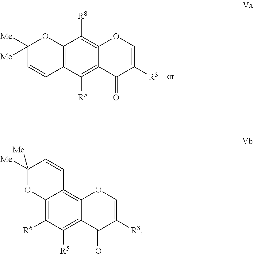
C12=C(C([R5])=C3C(=C1[R8])OC=C([R3])C3=O)C=CC([Me])([Me])O2.C12=C([R6])C([R5])=C3C(=C1C=CC([Me])([Me])O2)OC=C([R3])C3=O
